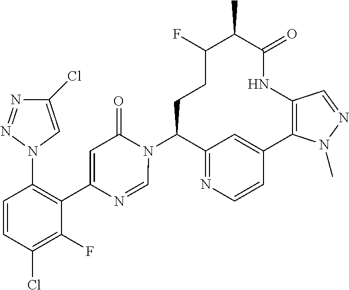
C12=NC=CC(=C1)C1=C(NC(=O)C(C)C(F)CCC2N2C(=O)C=C(C3=C(N4C=C(Cl)N=N4)C=CC(Cl)=C3F)N=C2)C=NN1C
